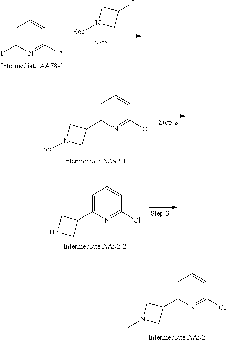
C1=C(I)N=C(Cl)C=C1.[Boc]N1CC(I)C1.[Boc]N1CC(C2=CC=CC(Cl)=N2)C1.N1CC(C2=CC=CC(Cl)=N2)C1.N1(C)CC(C2=CC=CC(Cl)=N2)C1
